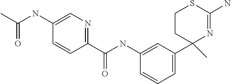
C1(NC(C2=NC=C(NC(C)=O)C=C2)=O)=CC(C2(C)N=C(N)SCC2)=CC=C1
